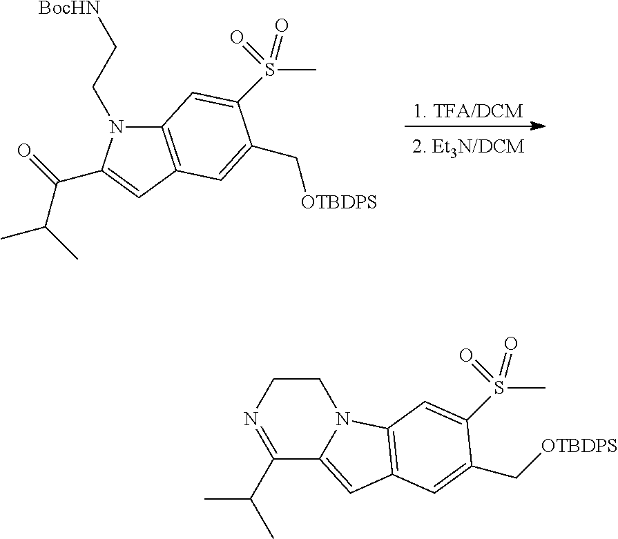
[1. TFA/DCM].C12=C(C=C(C(=O)C(C)C)N1CC[BocHN])C=C(C[OTBDPS])C(S(C)(=O)=O)=C2.C1(C(C)C)=NCCN2C1=CC1=C2C=C(S(C)(=O)=O)C(C[OTBDPS])=C1
